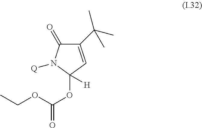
C1(C(C)(C)C)=CC(OC(=O)OCC)([H])N([Q])C1=O
